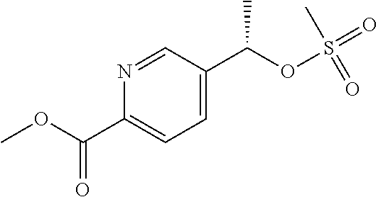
C1=C(C(OS(=O)(C)=O)C)C=NC(C(OC)=O)=C1
